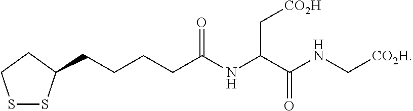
S1SC(CCCCC(NC(C(NC[CO2H])=O)C[CO2H])=O)CC1
